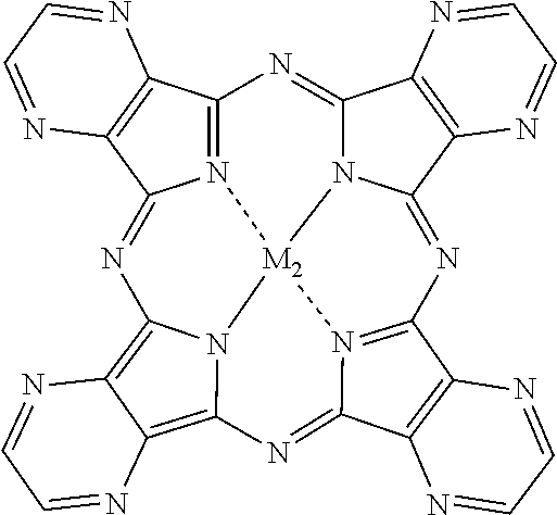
N12=C3C4=C(C1=NC1=C5C(=C6N1[M2]21N2C(=N3)C3=C(C2=NC2=N1C(=N6)C1=C2N=CC=N1)N=CC=N3)N=CC=N5)N=CC=N4
